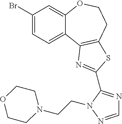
C1(Br)=CC=C2C(=C1)OCCC1=C2N=C(C2=NC=NN2CCN2CCOCC2)S1
